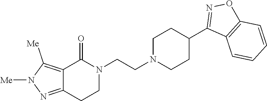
C12=C([Me])N([Me])N=C1CCN(CCN1CCC(C3=NOC4=C3C=CC=C4)CC1)C2=O
